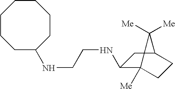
C12([Me])CCC(CC1NCCNC1CCCCCCC1)C2([Me])[Me]
